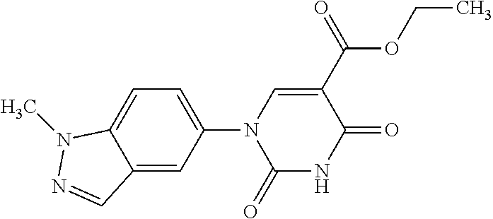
C12=CC(N3C(=O)NC(=O)C(C(=O)OCC)=C3)=CC=C1N(C)N=C2
